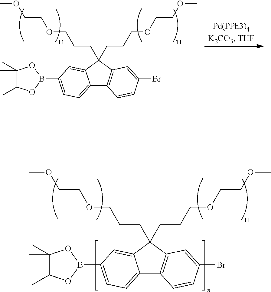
C12=CC=C(B3OC(C)(C)C(C)(C)O3)C=C1C(CCCOCCOC)(CCCOCCOC)C1=C2C=CC(Br)=C1.C12=CC=C(B3OC(C)(C)C(C)(C)O3)C=C1C(CCCOCCOC)(CCCOCCOC)C1=C2C=CC(Br)=C1
